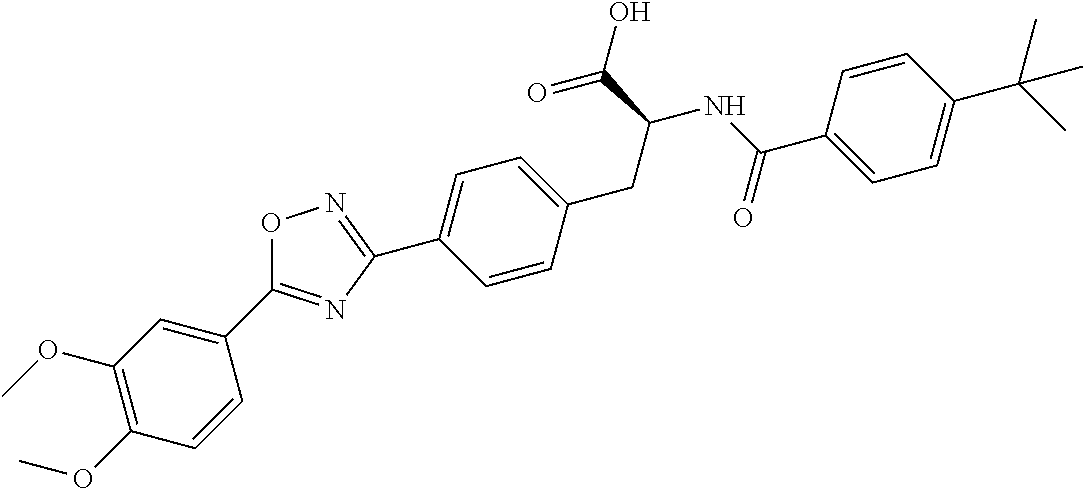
C1(C2=NC(C3=CC=C(CC(C(=O)O)NC(C4=CC=C(C(C)(C)C)C=C4)=O)C=C3)=NO2)=CC(OC)=C(OC)C=C1
